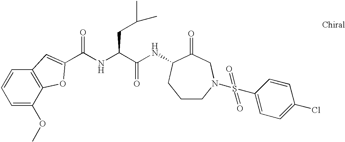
C1=C(OC)C2=C(C=C1)C=C(C(NC(C(NC1C(=O)CN(S(=O)(=O)C3=CC=C(Cl)C=C3)CCC1)=O)CC(C)C)=O)O2
